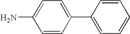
C1=CC(C2=CC=C(N)C=C2)=CC=C1
